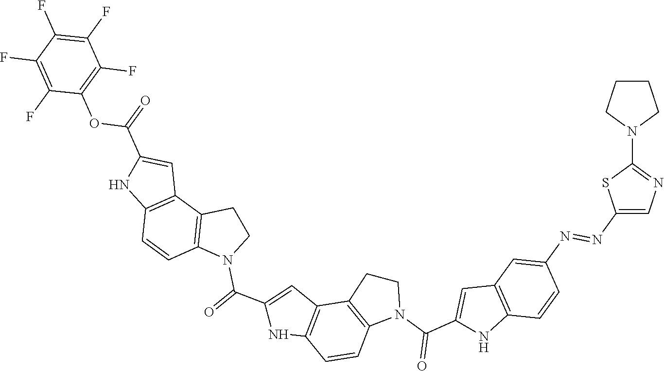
C1(F)=C(F)C(F)=C(OC(C2=CC3=C(C=CC4=C3CCN4C(C3=CC4=C(N3)C=CC3=C4CCN3C(=O)C3=CC4=C(C=CC(N=NC5=CN=C(N6CCCC6)S5)=C4)N3)=O)N2)=O)C(F)=C1F
